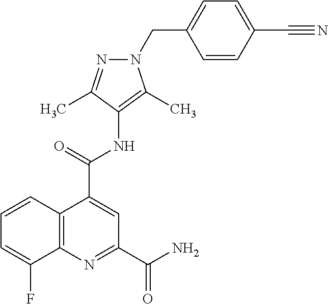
C1=CC2=C(C(F)=C1)N=C(C(N)=O)C=C2C(=O)NC1=C(C)N(CC2=CC=C(C#N)C=C2)N=C1C
